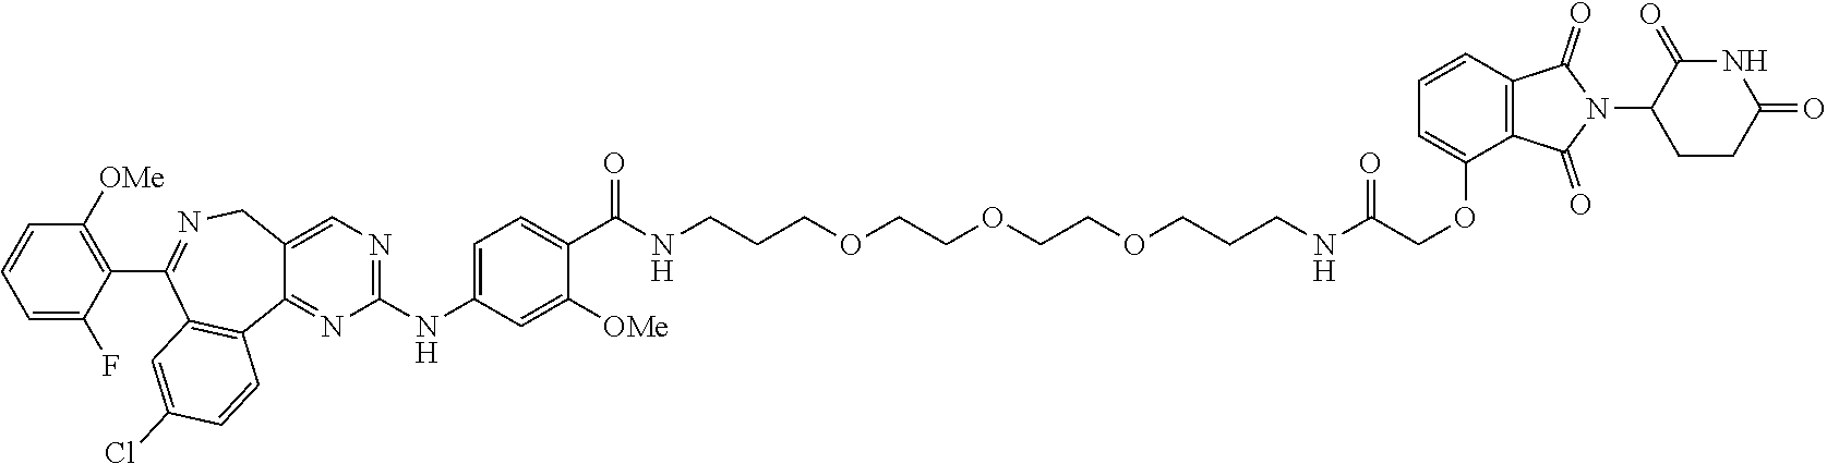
C1=CC2=C(C(=O)N(C3C(=O)NC(=O)CC3)C2=O)C(OCC(NCCCOCCOCCOCCCNC(C2=CC=C(NC3=NC=C4C(=N3)C3=C(C(C5=C([OMe])C=CC=C5F)=NC4)C=C(Cl)C=C3)C=C2[OMe])=O)=O)=C1
